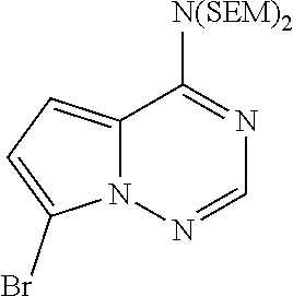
N1=CN=C([N(SEM)2])C2=CC=C(Br)N12
